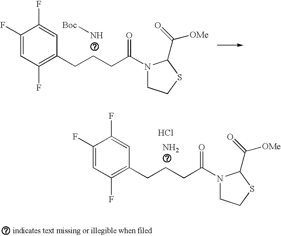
C1(F)=CC(F)=C(CCCC(N2CCSC2C(=O)[OMe])=O)C=C1F.N[Boc].C1(F)=CC(F)=C(CCCC(N2CCSC2C(=O)[OMe])=O)C=C1F.N.Cl
